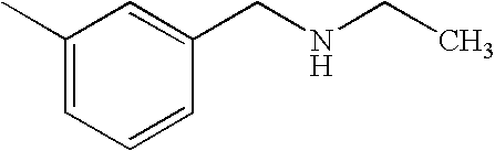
C1(C)=CC=CC(CNCC)=C1
